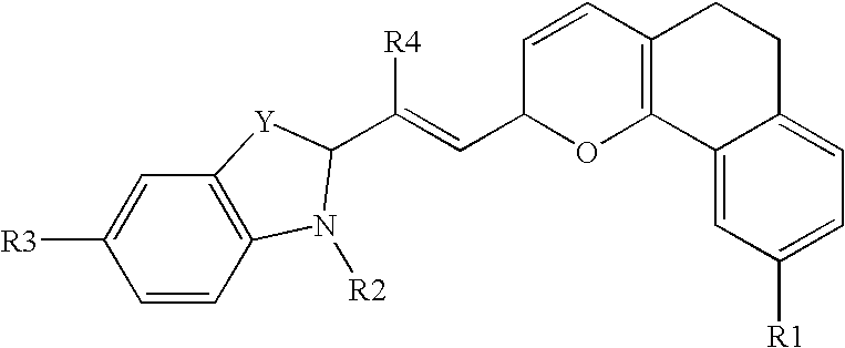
C1=CC2=C(C=C1[R3])[Y]C(C(=CC1OC3=C(C=C1)CCC1=CC=C([R1])C=C31)[R4])N2[R2]
